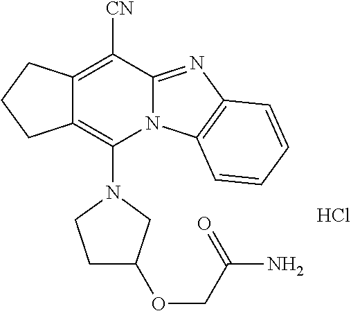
Cl.C12=C([CN])C3=NC4=C(N3C(N3CCC(OCC(=O)N)C3)=C1CCC2)C=CC=C4
